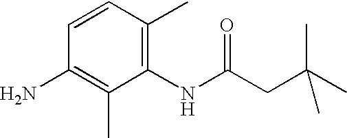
C1(N)=C(C)C(NC(CC(C)(C)C)=O)=C(C)C=C1
